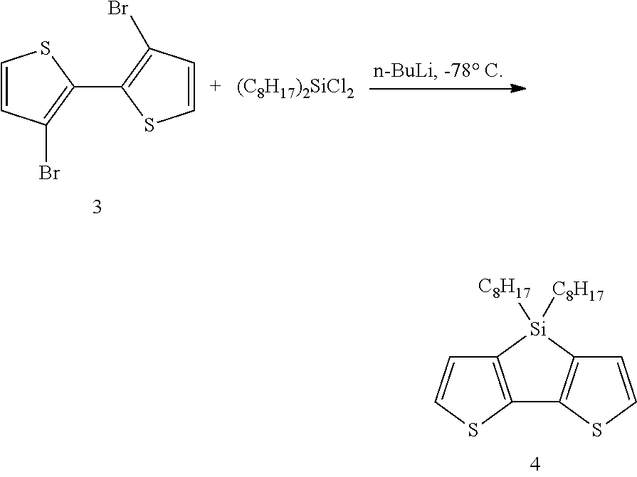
C12=C(SC=C1)C1=C([Si]2([C8H17])[C8H17])C=CS1.C1=CC(Br)=C(C2=C(Br)C=CS2)S1.[(C8H17)2SiCl2]
